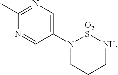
C1(N2CCC[NH][O2S]2)=CN=C(C)N=C1
